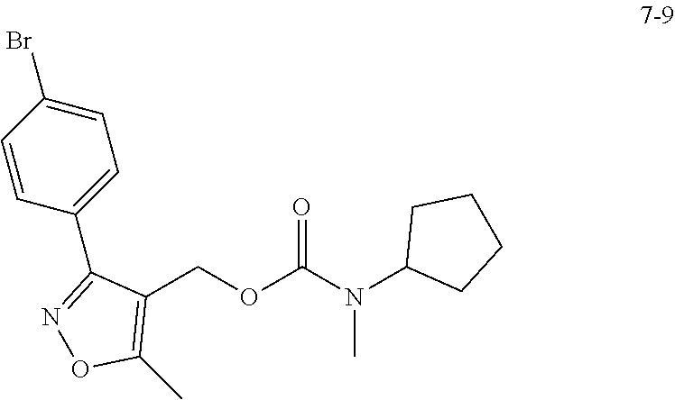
C1(COC(N(C2CCCC2)C)=O)=C(C)ON=C1C1=CC=C(Br)C=C1
